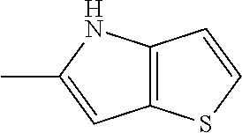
C12=C(C=C(C)N1)SC=C2
